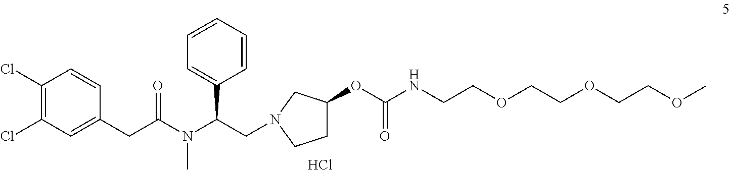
Cl.C1(Cl)=C(Cl)C=C(CC(N(C(CN2CC(OC(NCCOCCOCCOC)=O)CC2)C2=CC=CC=C2)C)=O)C=C1
